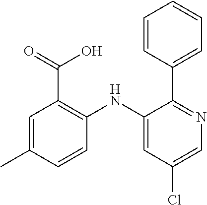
C1=C(C)C=CC(NC2=CC(Cl)=CN=C2C2=CC=CC=C2)=C1C(=O)O
